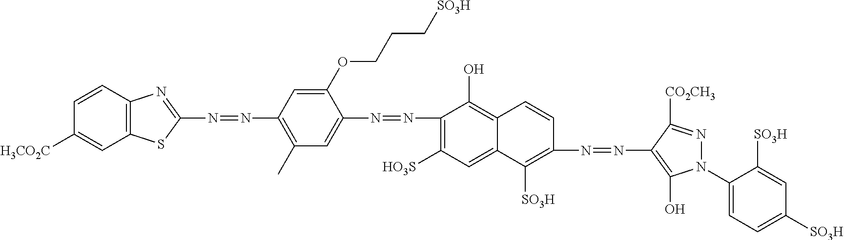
N(=NC1=C(C)C=C(N=NC2=C([HO3S])C=C3C(=C2O)C=CC(N=NC2=C(O)N(C4=CC=C([SO3H])C=C4[SO3H])N=C2[CO2CH3])=C3[SO3H])C(OCCC[SO3H])=C1)C1=NC2=C(S1)C=C([H3CO2C])C=C2
